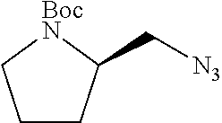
C([N3])C1CCC[BocN]1
